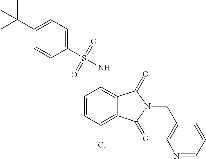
C1=CC(Cl)=C2C(=C1NS(=O)(=O)C1=CC=C(C(C)(C)C)C=C1)C(=O)N(CC1=CN=CC=C1)C2=O
